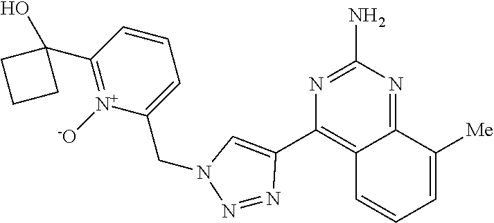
C1=CC(C2(O)CCC2)=[N+]([-O])C(CN2N=NC(C3=C4C(=NC(N)=N3)C([Me])=CC=C4)=C2)=C1
